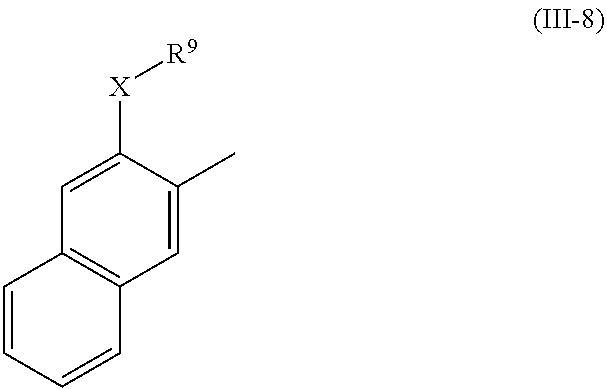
C1=CC=CC2=C1C=C([X][R9])C(C)=C2
